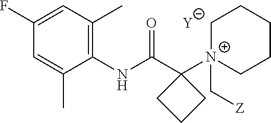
[Y].C1=C(C)C(NC(C2([N+]3(C[Z])CCCCC3)CCC2)=O)=C(C)C=C1F
